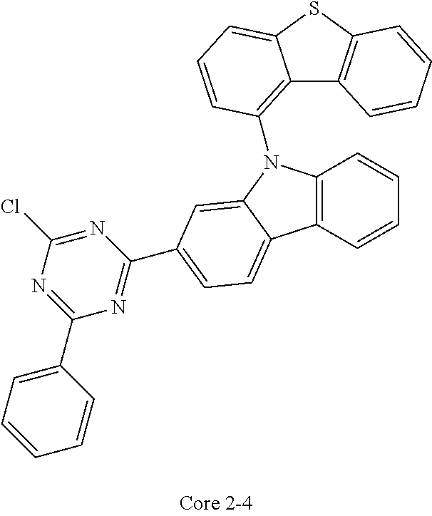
C1(C2=CC=CC=C2)=NC(Cl)=NC(C2=CC=C3C4=C(C=CC=C4)N(C4=C5C6=C(SC5=CC=C4)C=CC=C6)C3=C2)=N1
